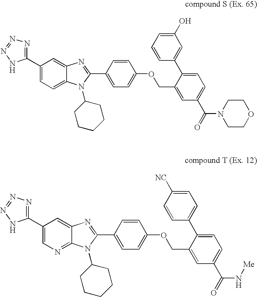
C12=CC(C3=NN=NN3)=CC=C1N(C1CCCCC1)C(C1=CC=C(OCC3=CC(C(=O)N4CCOCC4)=CC=C3C3=CC(O)=CC=C3)C=C1)=N2.C12=CC(C3=NN=NN3)=CN=C1N(C1CCCCC1)C(C1=CC=C(OCC3=CC(C(=O)N[Me])=CC=C3C3=CC=C([NC])C=C3)C=C1)=N2
